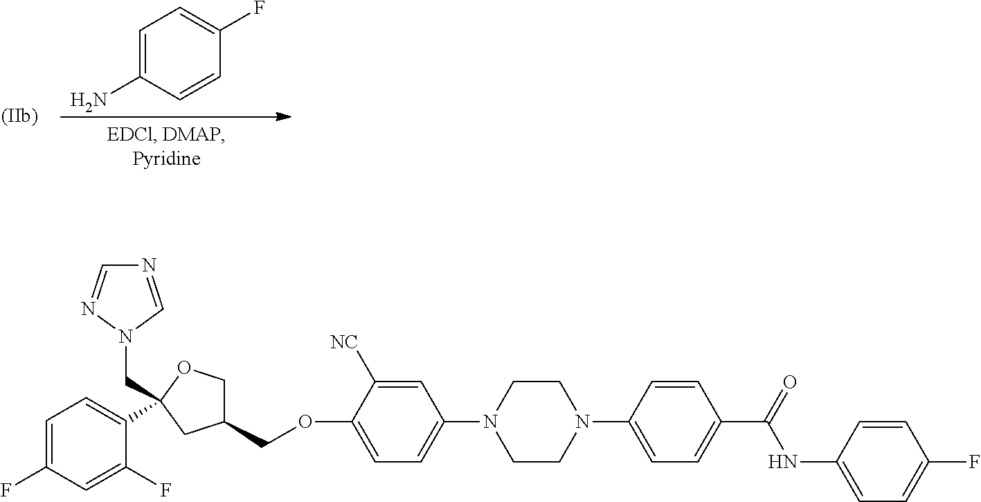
N1(C2=CC=C(OCC3COC(CN4C=NC=N4)(C4=CC=C(F)C=C4F)C3)C([NC])=C2)CCN(C2=CC=C(C(=O)NC3=CC=C(F)C=C3)C=C2)CC1.C1=C(N)C=CC(F)=C1
